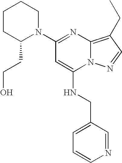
C1(N2CCCCC2CCO)=NC2=C(CC)C=NN2C(NCC2=CC=CN=C2)=C1
